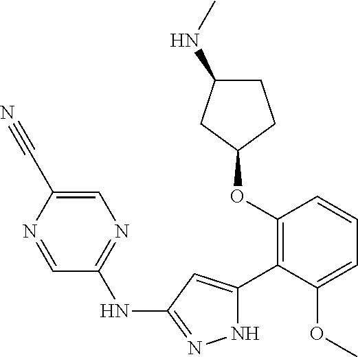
C1(OC2=C(C3=CC(NC4=NC=C(C#N)N=C4)=NN3)C(OC)=CC=C2)CCC(NC)C1
